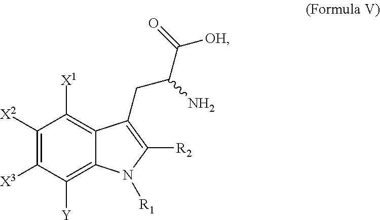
C1([X2])=C([X3])C([Y])=C2C(=C1[X1])C(CC(C([OH])=O)N)=C([R2])N2[R1]
